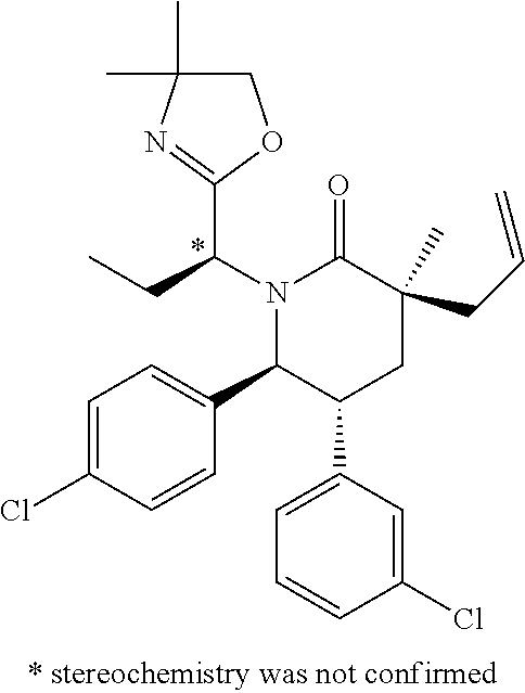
C1=C(Cl)C=CC(C2C(C3=CC=CC(Cl)=C3)CC(C)(CC=C)C(=O)N2C(CC)C2=NC(C)(C)CO2)=C1
